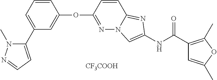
[CF3COOH].O(C1=NN2C(=NC(NC(C3=C(C)OC(C)=C3)=O)=C2)C=C1)C1=CC(C2=CC=NN2C)=CC=C1
